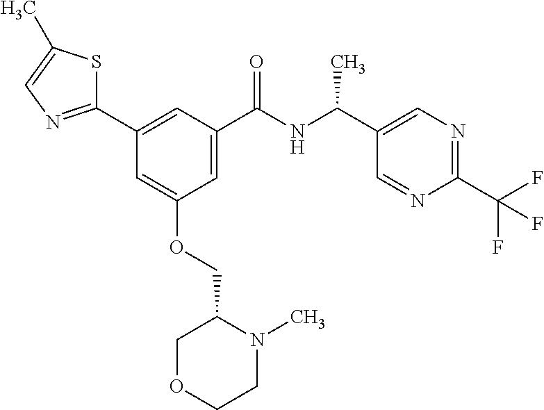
C1(C2=CC(C(NC(C3=CN=C(C(F)(F)F)N=C3)C)=O)=CC(OCC3COCCN3C)=C2)=NC=C(C)S1
